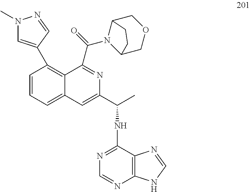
C1=CC=C2C(=C1C1=CN(C)N=C1)C(C(=O)N1C3COCC1CC3)=NC(C(C)NC1=NC=NC3=C1N=CN3)=C2
